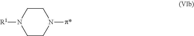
N1([p*])CCN([R1])CC1
